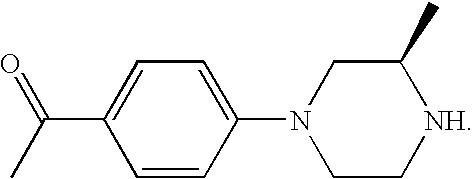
CC(C1=CC=C(N2CC[NH]C(C)C2)C=C1)=O
